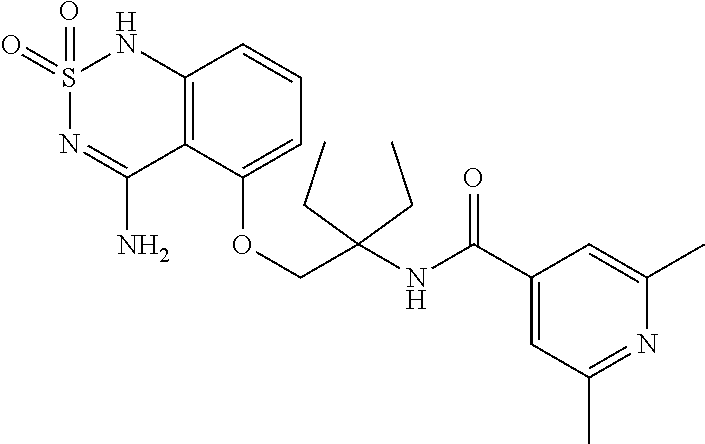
C12=C(C(OCC(NC(C3=CC(C)=NC(C)=C3)=O)(CC)CC)=CC=C1)C(N)=NS(=O)(=O)N2
